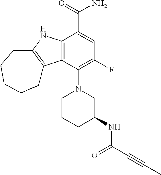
C12=C(C(N3CCCC(NC(C#CC)=O)C3)=C(F)C=C1C(=O)N)C1=C(N2)CCCCC1
